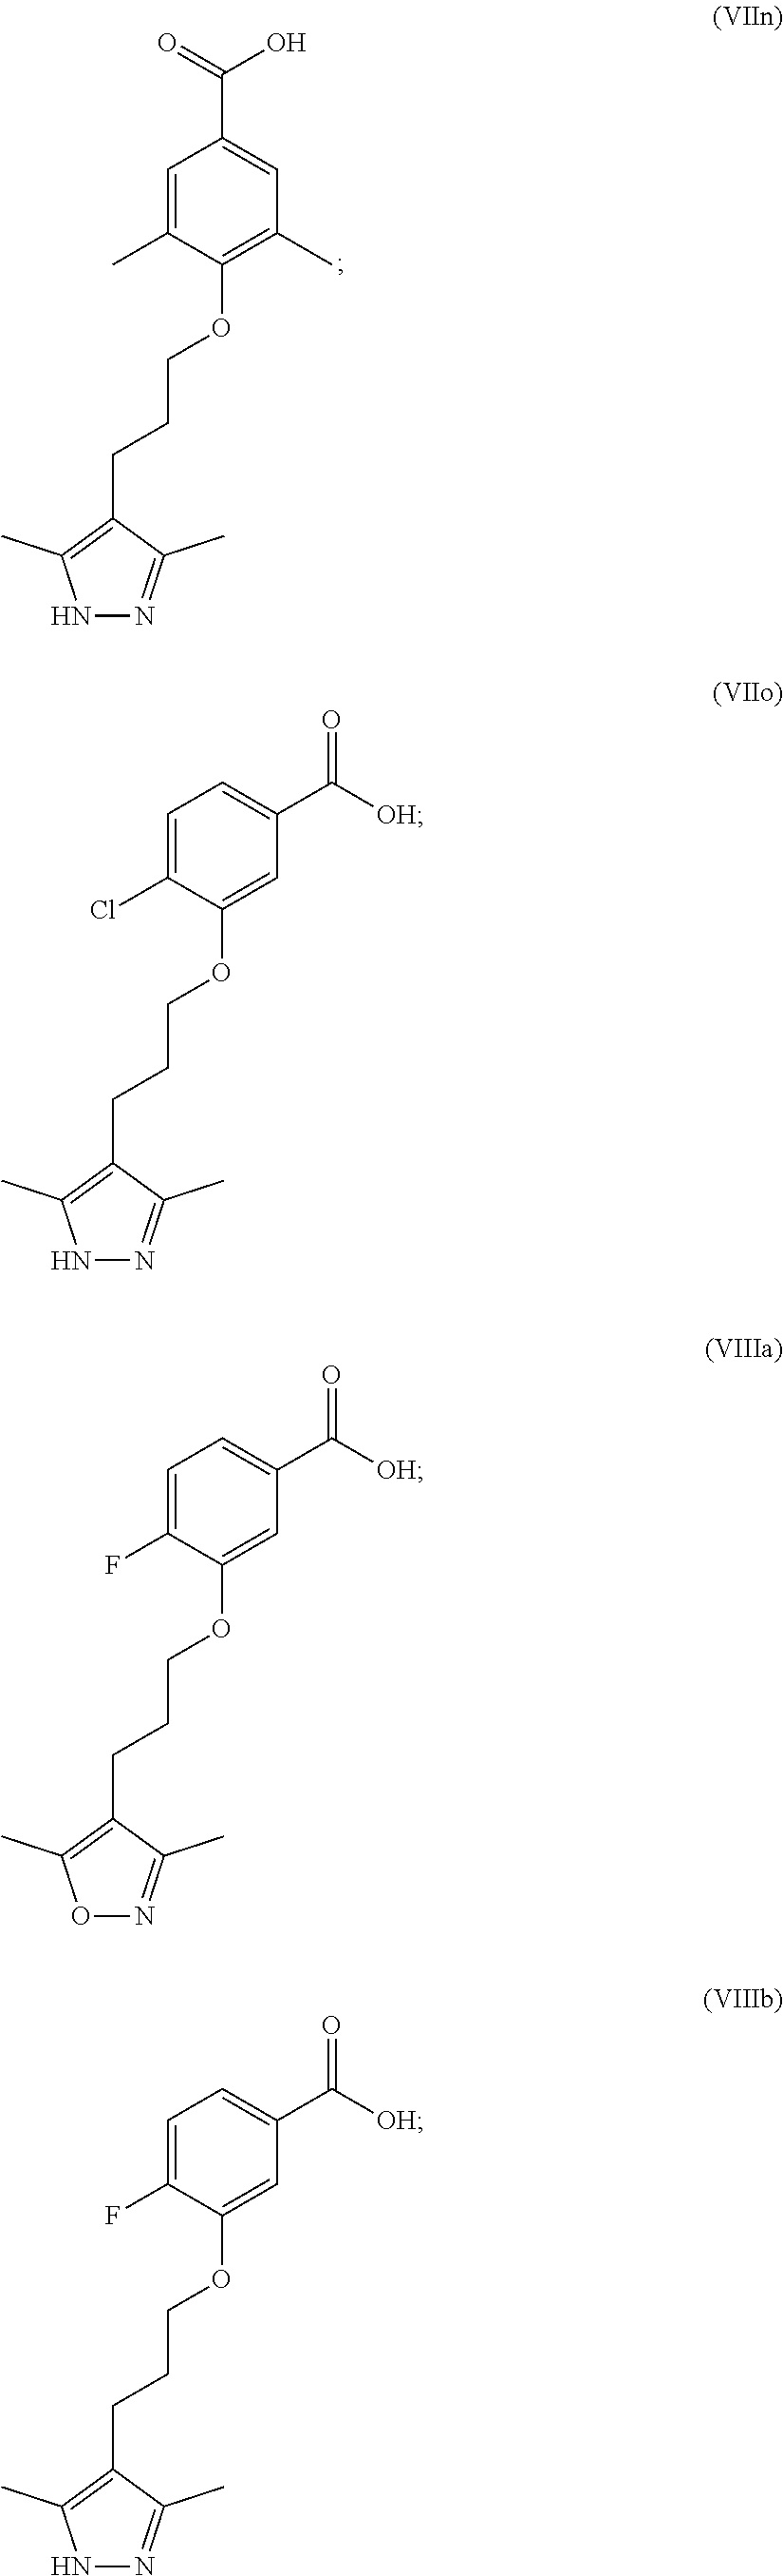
C1=C(C)C(OCCCC2=C(C)NN=C2C)=C(C)C=C1C(=O)O.C1=C(Cl)C(OCCCC2=C(C)NN=C2C)=CC(C([OH])=O)=C1.C1=C(F)C(OCCCC2=C(C)ON=C2C)=CC(C([OH])=O)=C1.C1=C(F)C(OCCCC2=C(C)NN=C2C)=CC(C([OH])=O)=C1
